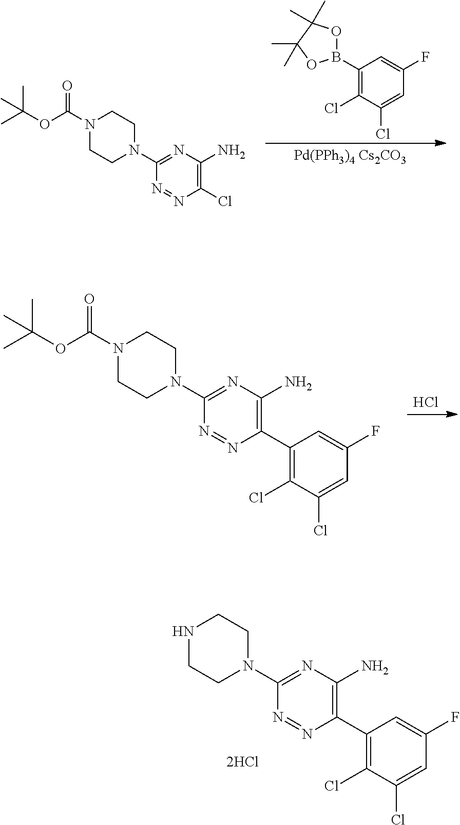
C1(C2=C(Cl)C(Cl)=CC(F)=C2)=C(N)N=C(N2CCNCC2)N=N1.[Pd(PPh3)4 Cs2CO3].C1(B2OC(C)(C)C(C)(C)O2)=C(Cl)C(Cl)=CC(F)=C1.C1(Cl)=C(N)N=C(N2CCN(C(OC(C)(C)C)=O)CC2)N=N1.Cl.C1(C2=C(Cl)C(Cl)=CC(F)=C2)=C(N)N=C(N2CCN(C(OC(C)(C)C)=O)CC2)N=N1
